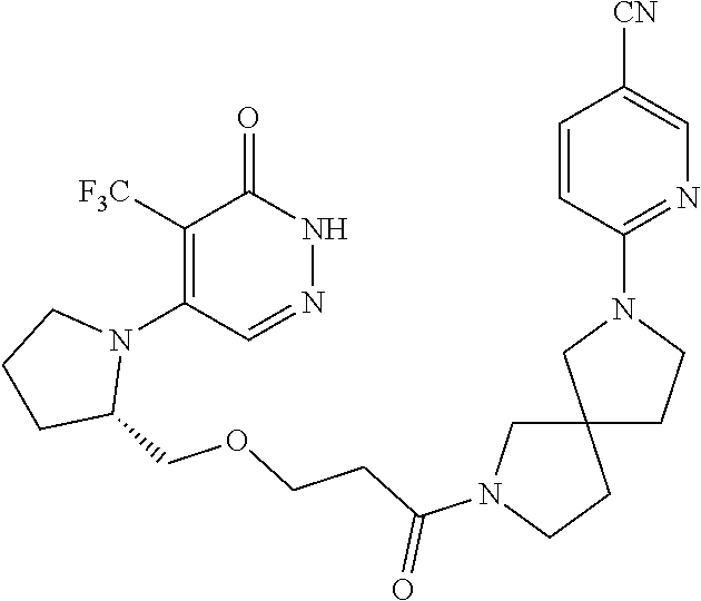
C12(CN(C(CCOCC3N(C4=C([F3C])C(=O)NN=C4)CCC3)=O)CC1)CCN(C1=NC=C([CN])C=C1)C2
